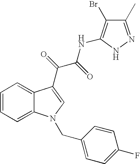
C1=C2C(=CC=C1)C(C(C(NC1=C(Br)C(C)=NN1)=O)=O)=CN2CC1=CC=C(F)C=C1
